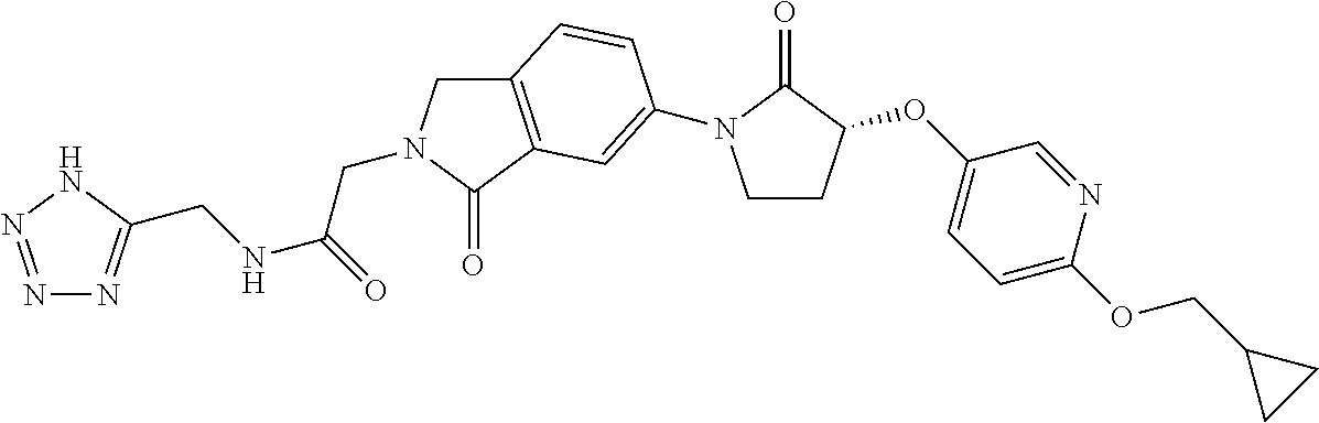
C12=C(C(=O)N(CC(=O)NCC3=NN=NN3)C1)C=C(N1CCC(OC3=CC=C(OCC4CC4)N=C3)C1=O)C=C2
